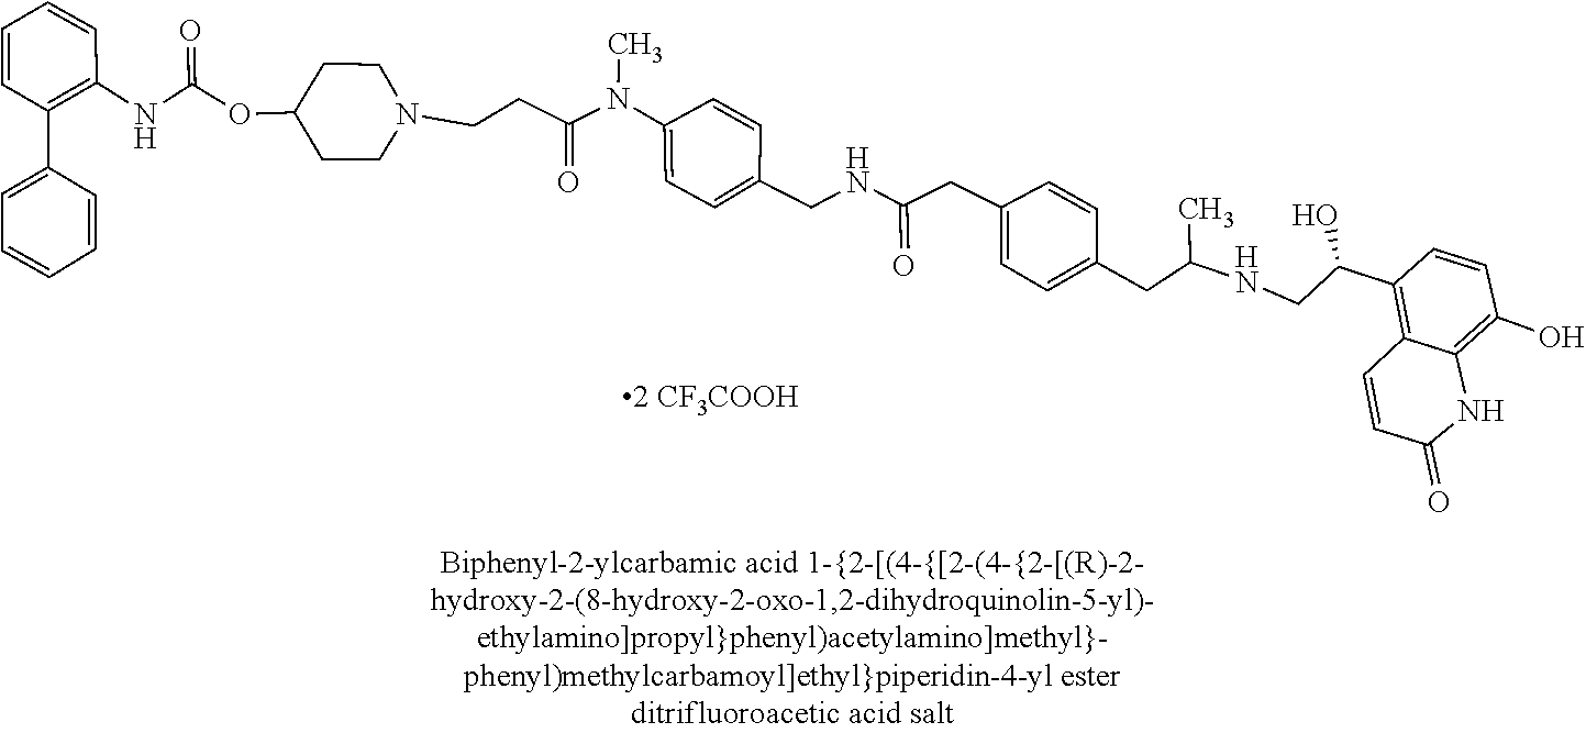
C12=C(C(CNC(CC3=CC=C(CC(=O)NCC4=CC=C(N(C)C(CCN5CCC(OC(=O)NC6=C(C7=CC=CC=C7)C=CC=C6)CC5)=O)C=C4)C=C3)C)O)C=CC(O)=C1NC(=O)C=C2
